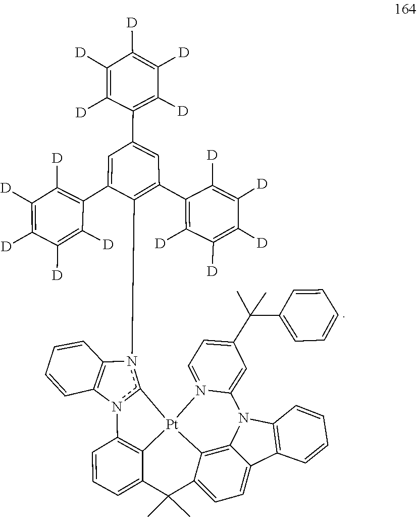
C1(C2=C([D])C([D])=C([D])C([D])=C2[D])=CC(C2=C([D])C([D])=C([D])C([D])=C2[D])=CC(C2=C([D])C([D])=C([D])C([D])=C2[D])=C1n1c2n(C3=C1C=CC=C3)C1=C3C(=CC=C1)C(C)(C)C1=CC=C4C5=C1[Pt]32N1=CC=C(C(C)(C)C2=CC=CC=C2)C=C1N5C1=C4C=CC=C1
